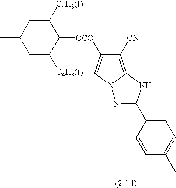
N1=C(C2=CC=C(C)C=C2)NC2=C([CN])C([OCO]C3C([C4H9(t)])CC(C)CC3[C4H9(t)])=CN12
